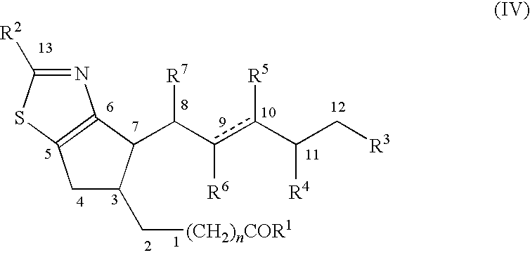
C1C(C[(CH2)nCOR1])C(C(c(c(C(C[R3])[R4])[R5])[R6])[R7])C2=C1SC([R2])=N2
